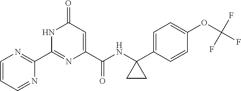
C1(=O)C=C(C(NC2(C3=CC=C(OC(F)(F)F)C=C3)CC2)=O)N=C(C2=NC=CC=N2)N1
